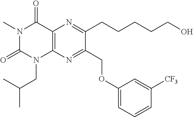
N1(C)C(=O)N(CC(C)C)C2=C(C1=O)N=C(CCCCCO)C(COC1=CC=CC([CF3])=C1)=N2
